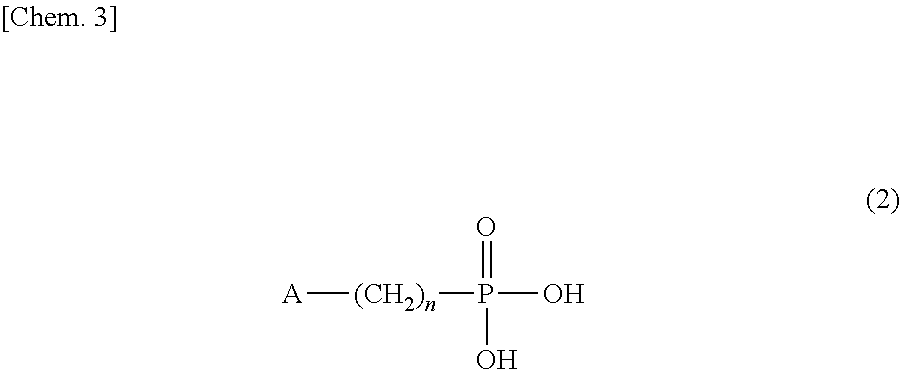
[A][(CH2)n]P(O)(=O)O
